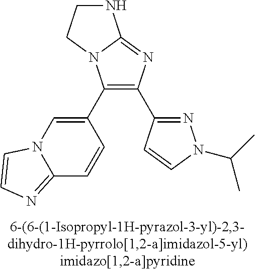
C1(C2=CN3C(=NC=C3)C=C2)=C(C2=NN(C(C)C)C=C2)N=C2N1CCN2
